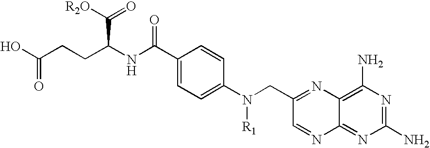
OC(CCC(C([R2O])=O)NC(C1=CC=C(N(CC2=NC3=C(N)N=C(N)N=C3N=C2)[R1])C=C1)=O)=O
